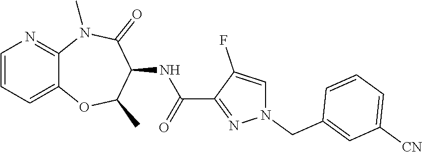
C12=CC=CN=C1N(C)C(=O)C(NC(C1=NN(CC3=CC([CN])=CC=C3)C=C1F)=O)C(C)O2
